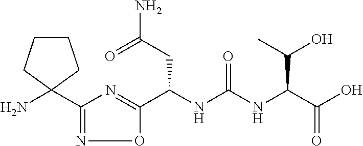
C(NC(NC(C(O)=O)C(C)O)=O)(CC(N)=O)C1=NC(C2(N)CCCC2)=NO1
